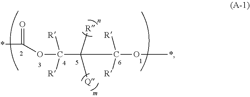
*C(OC(C([R])([Q])C([R])([R])O*)([R])[R])=O
